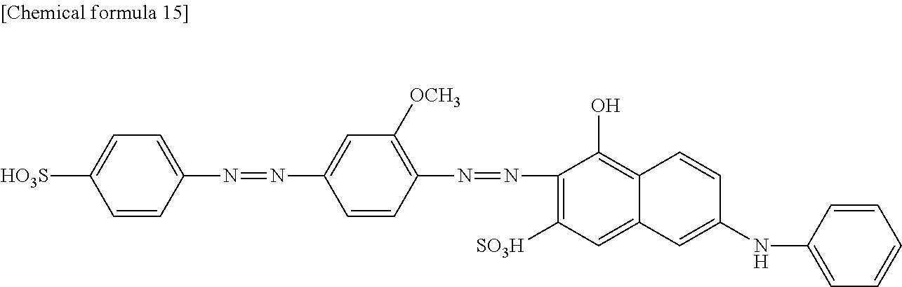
C1=C([HO3S])C=CC(N=NC2=CC([OCH3])=C(N=NC3=C([SO3H])C=C4C(=C3O)C=CC(NC3=CC=CC=C3)=C4)C=C2)=C1
